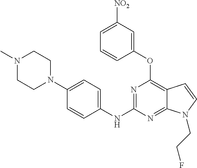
N1=C(NC2=CC=C(N3CCN(C)CC3)C=C2)N=C2C(=C1OC1=CC([NO2])=CC=C1)C=CN2CCF
